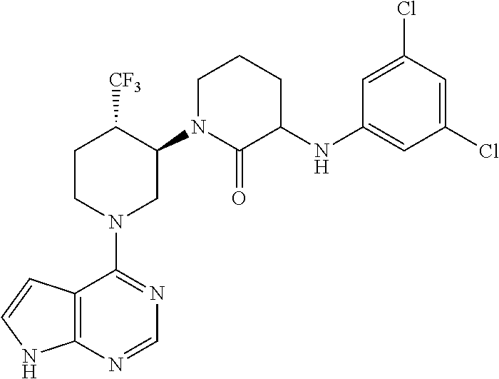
C12=C(N=CN=C1N1CC(N3C(=O)C(NC4=CC(Cl)=CC(Cl)=C4)CCC3)C([CF3])CC1)NC=C2
